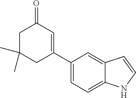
C1C(C)(C)CC(C2=CC=C3C(=C2)C=CN3)=CC1=O
